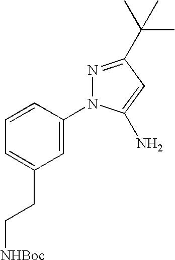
C1=C(CC[NHBoc])C=C(N2N=C(C(C)(C)C)C=C2N)C=C1
